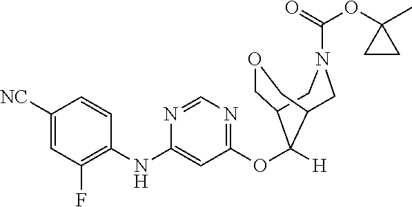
C1([NC])=CC(F)=C(NC2=CC(OC3([H])C4COCC3CN(C(=O)OC3(C)CC3)C4)=NC=N2)C=C1
